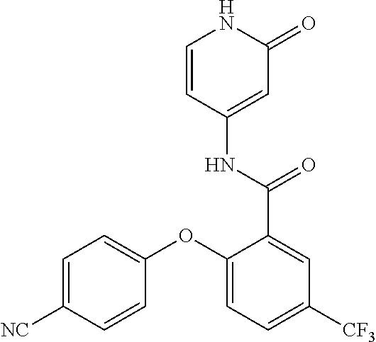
C1=CC(NC(=O)C2=CC([CF3])=CC=C2OC2=CC=C([NC])C=C2)=CC(=O)N1
